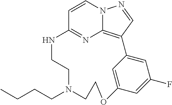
C1=CN2C3=C(C=N2)C2=CC(F)=CC(=C2)OCCN(CCCC)CCNC1=N3
